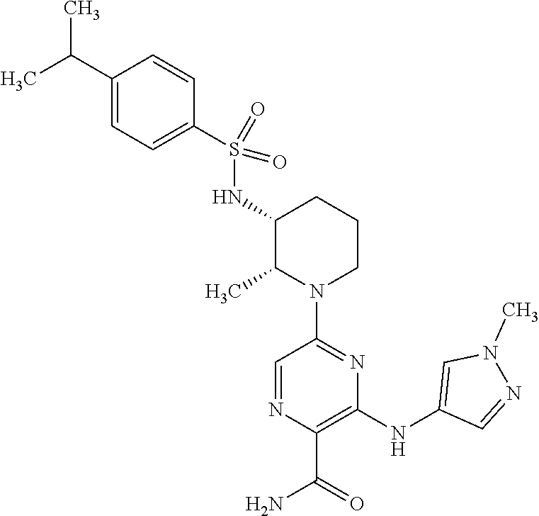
C1=NC(C(=O)N)=C(NC2=CN(C)N=C2)N=C1N1CCCC(NS(C2=CC=C(C(C)C)C=C2)(=O)=O)C1C
